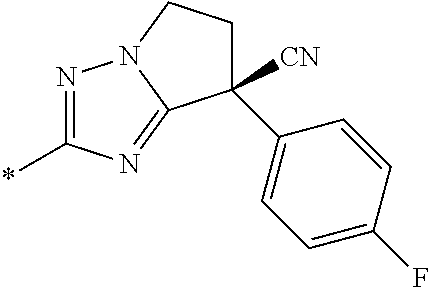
N1=C(*)N=C2N1CCC2(C1=CC=C(F)C=C1)[CN]
